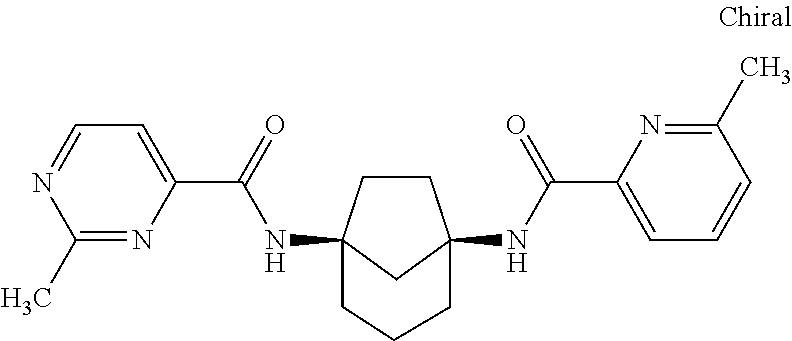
C1CC2(NC(C3=CC=NC(C)=N3)=O)CC1(NC(C1=CC=CC(C)=N1)=O)CCC2
